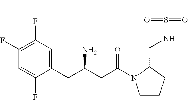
C1(F)=C(F)C=C(CC(CC(=O)N2CCCC2CNS(C)(=O)=O)N)C(F)=C1
